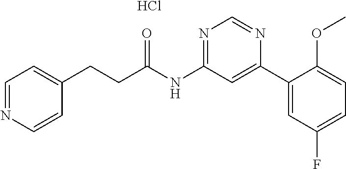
C(C1=CC=NC=C1)CC(NC1=NC=NC(C2=CC(F)=CC=C2OC)=C1)=O.Cl
